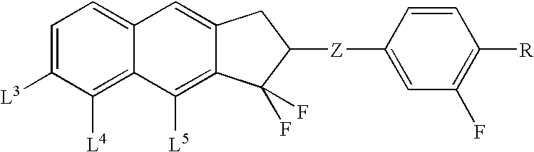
C1=C([L3])C([L4])=C2C(=C1)C=C1C(=C2[L5])C(F)(F)C([Z]C2=CC(F)=C([R])C=C2)C1
